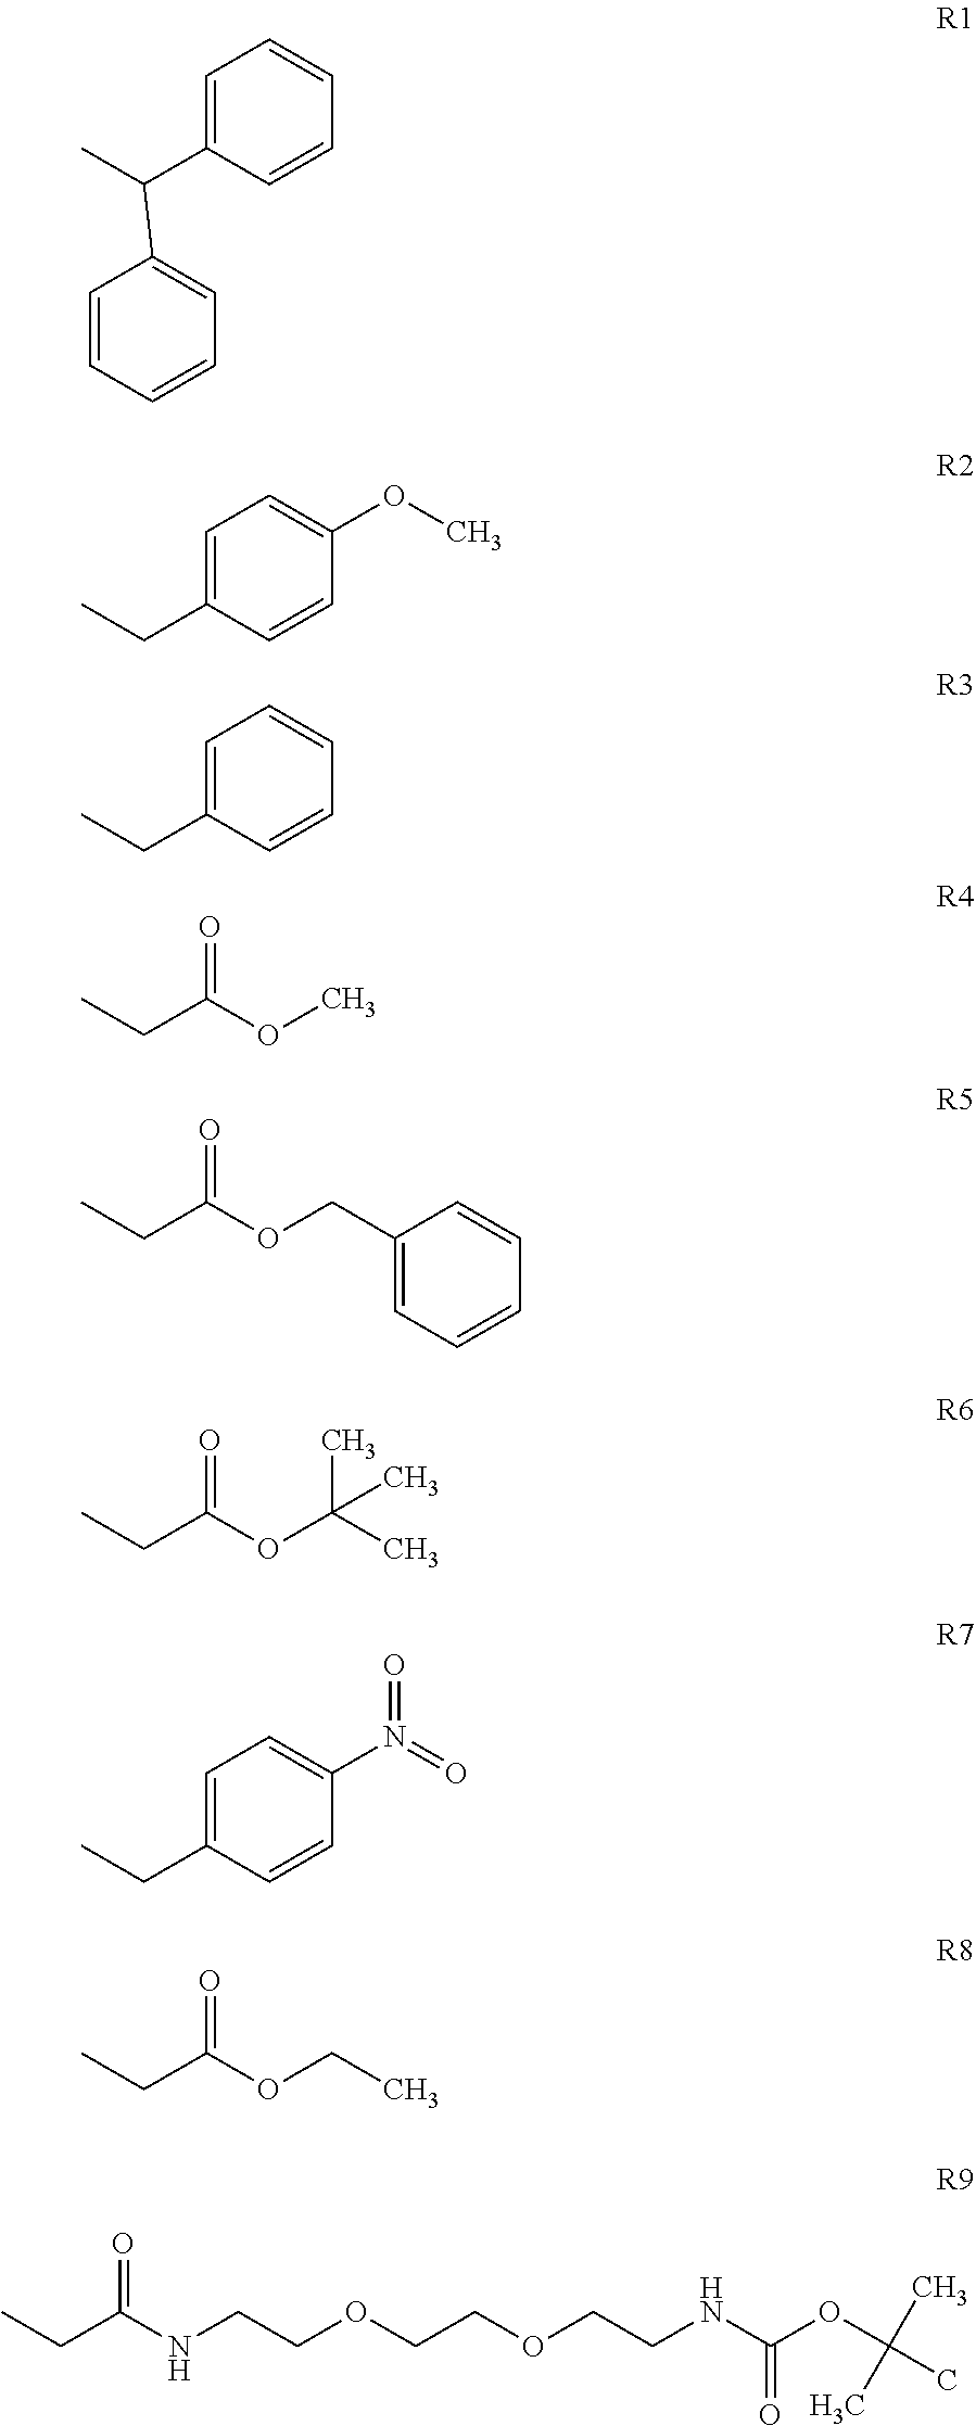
C1=C(C(C)C2=CC=CC=C2)C=CC=C1.C1=C(CC)C=CC(OC)=C1.C1=C(CC)C=CC=C1.CCC(OC)=O.CCC(OCC1=CC=CC=C1)=O.CCC(OC(C)(C)C)=O.C1=C(CC)C=CC(N(=O)=O)=C1.CCC(OCC)=O.CCC(NCCOCCOCCNC(OC(C)(C)C)=O)=O
